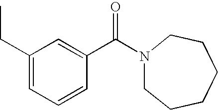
C1(CC)=CC=CC(C(N2CCCCCC2)=O)=C1
